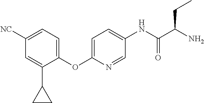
C1=C(OC2=CC=C([NC])C=C2C2CC2)N=CC(NC(C(N)CC)=O)=C1
